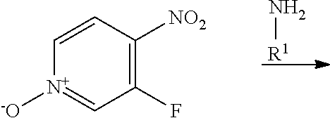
N[R1].C1(F)=C([NO2])C=C[N+]([-O])=C1
